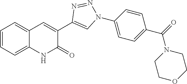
C1=CC=C2C(=C1)NC(=O)C(C1=CN(C3=CC=C(C(=O)N4CCOCC4)C=C3)N=N1)=C2
